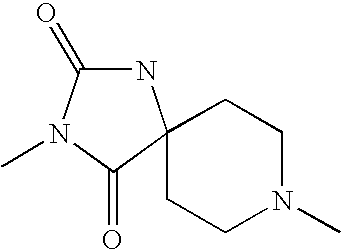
N1(C)C(=O)C2(NC1=O)CCN(C)CC2
